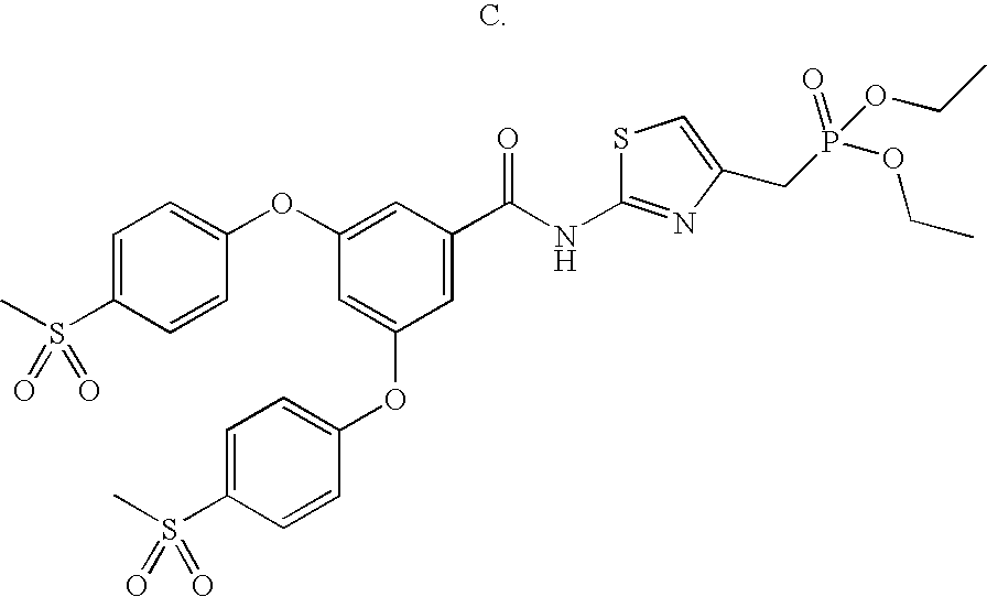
C1=C(S(C)(=O)=O)C=CC(OC2=CC(C(NC3=NC(CP(OCC)(OCC)=O)=CS3)=O)=CC(OC3=CC=C(S(C)(=O)=O)C=C3)=C2)=C1
